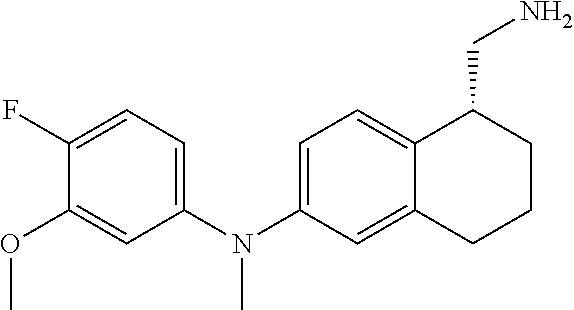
C1(F)=CC=C(N(C2=CC=C3C(=C2)CCCC3CN)C)C=C1OC
